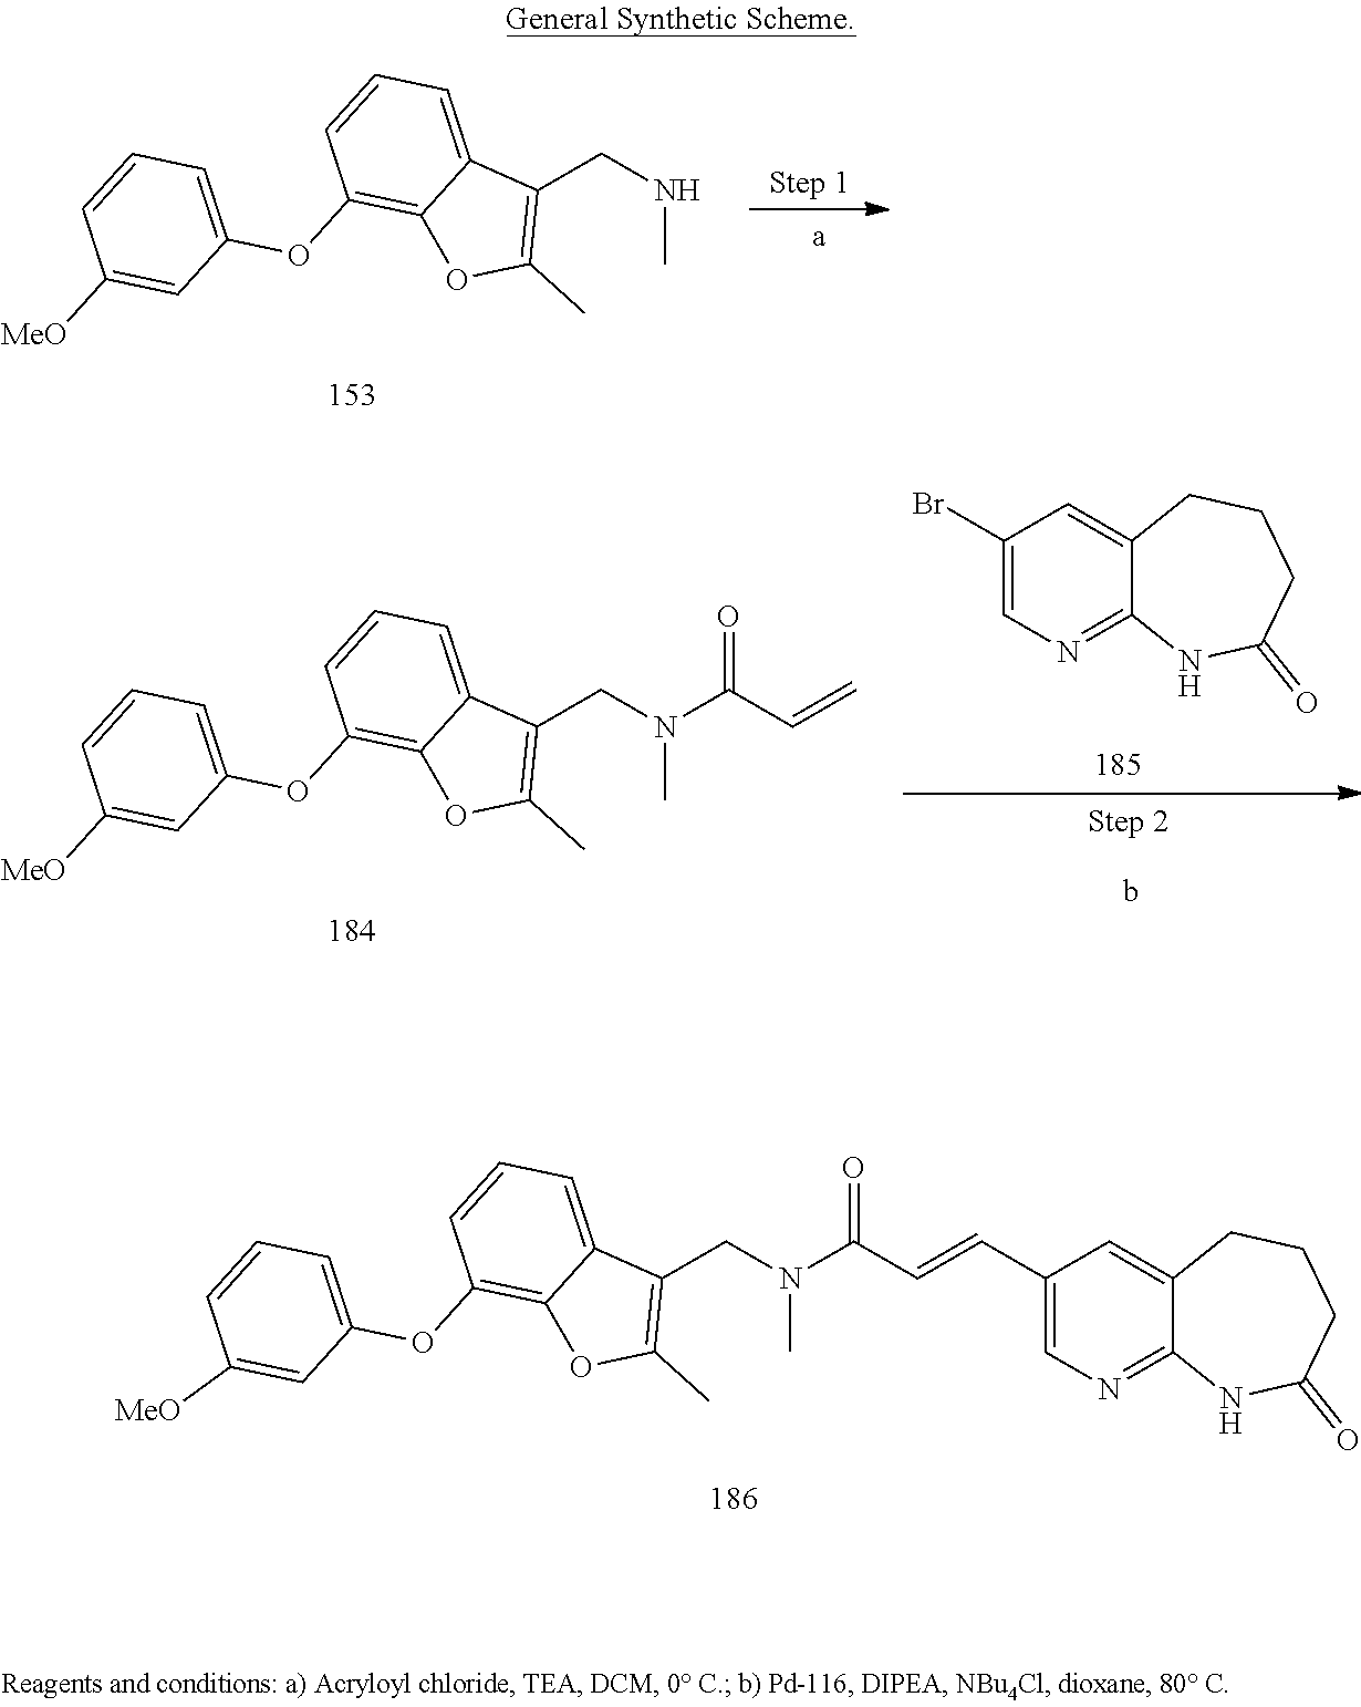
C1=CC=C2C(=C1OC1=CC=CC([MeO])=C1)OC(C)=C2CN(C)C(=O)C=CC1=CN=C2C(=C1)CCCC(=O)N2.C1=CC=C2C(=C1OC1=CC=CC([MeO])=C1)OC(C)=C2CNC.C1=CC=C2C(=C1OC1=CC=CC([MeO])=C1)OC(C)=C2CN(C)C(C=C)=O.C1(Br)=CN=C2C(=C1)CCCC(=O)N2
